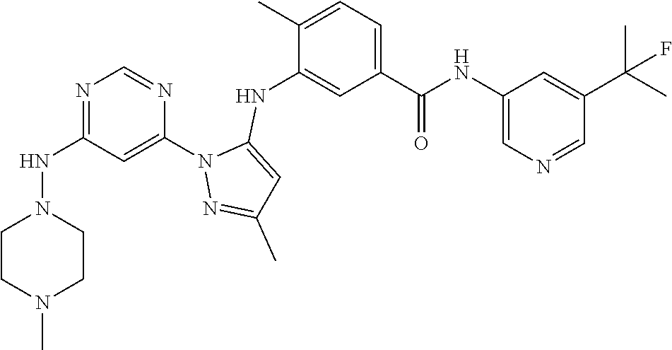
N1=C(NN2CCN(C)CC2)C=C(N2N=C(C)C=C2NC2=CC(C(NC3=CN=CC(C(C)(C)F)=C3)=O)=CC=C2C)N=C1
